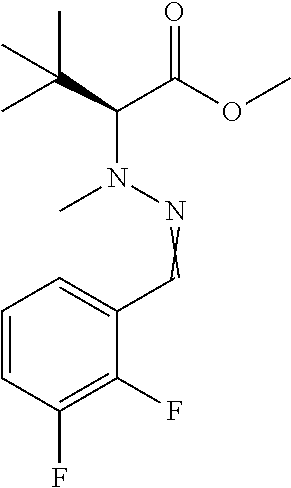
O=C(OC)C(C(C)(C)C)N(C)N=CC1=CC=CC(F)=C1F
